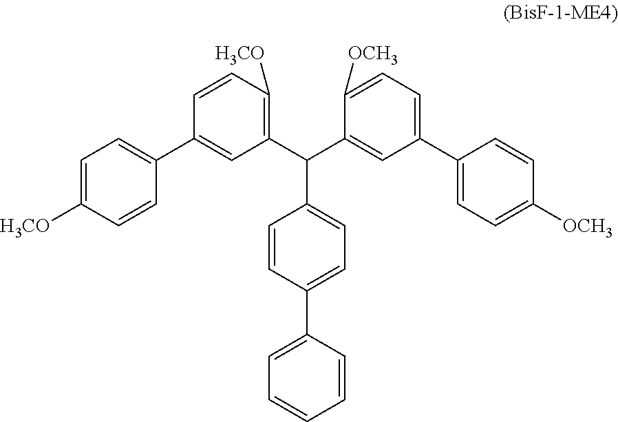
C1=C([H3CO])C=CC(C2=CC(C(C3=CC(C4=CC=C([OCH3])C=C4)=CC=C3[OCH3])C3=CC=C(C4=CC=CC=C4)C=C3)=C([H3CO])C=C2)=C1
